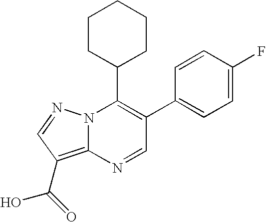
C1=C(C2=C(C3CCCCC3)N3C(=C(C(O)=O)C=N3)N=C2)C=CC(F)=C1
